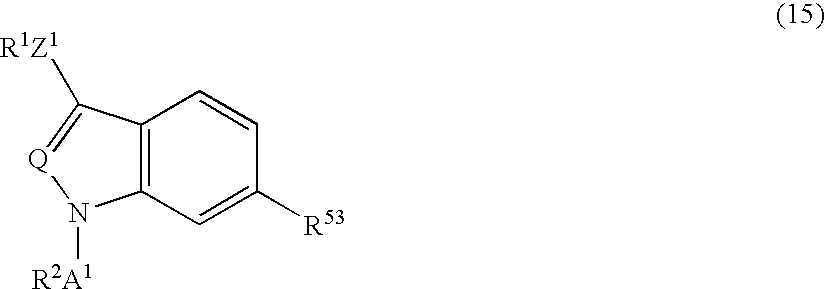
C12=C(C=C([R53])C=C1)N([R2A1])[Q]=C2[R1Z1]
